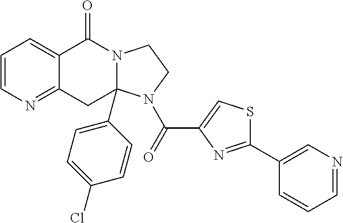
C1=CN=C2C(=C1)C(=O)N1CCN(C(C3=CSC(C4=CN=CC=C4)=N3)=O)C1(C1=CC=C(Cl)C=C1)C2
